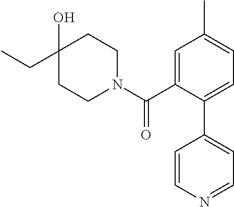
CCC1(O)CCN(C(C2=CC(C)=CC=C2C2=CC=NC=C2)=O)CC1
